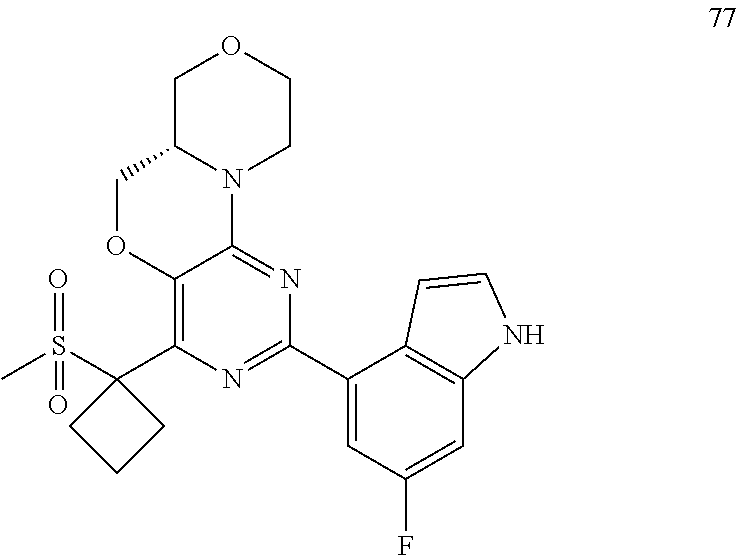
C1C2N(CCO1)C1=NC(C3=CC(F)=CC4=C3C=CN4)=NC(C3(S(C)(=O)=O)CCC3)=C1OC2
